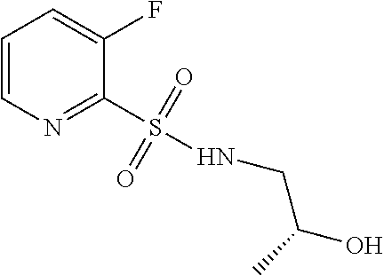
C1=CN=C(S(=O)(=O)NCC(O)C)C(F)=C1
